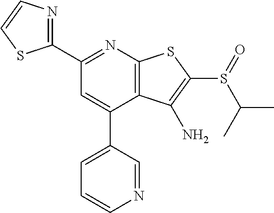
C1(C2=NC3=C(C(C4=CC=CN=C4)=C2)C(N)=C(S(C(C)C)=O)S3)=NC=CS1
